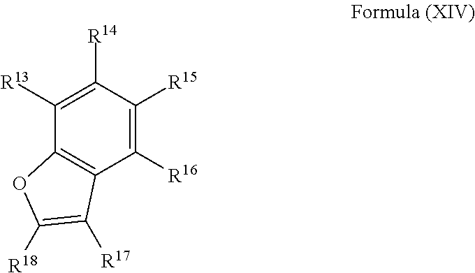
C1([R16])=C([R15])C([R14])=C([R13])C2=C1C([R17])=C([R18])O2
